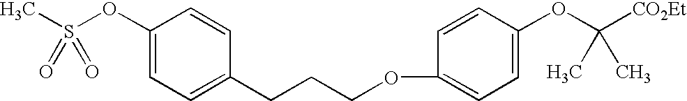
CS(OC1=CC=C(CCCOC2=CC=C(OC([CO2Et])(C)C)C=C2)C=C1)(=O)=O
